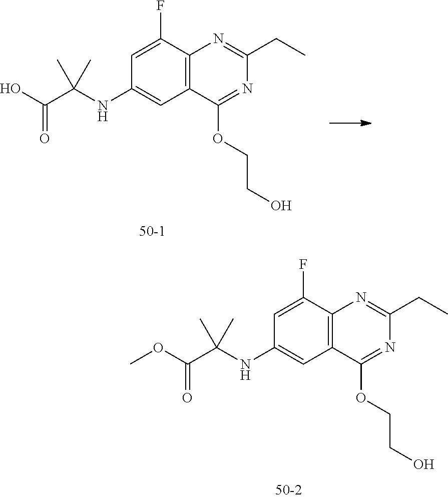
C1=C(F)C2=C(C=C1NC(C(OC)=O)(C)C)C(OCCO)=NC(CC)=N2.C1=C(F)C2=C(C=C1NC(C(O)=O)(C)C)C(OCCO)=NC(CC)=N2
